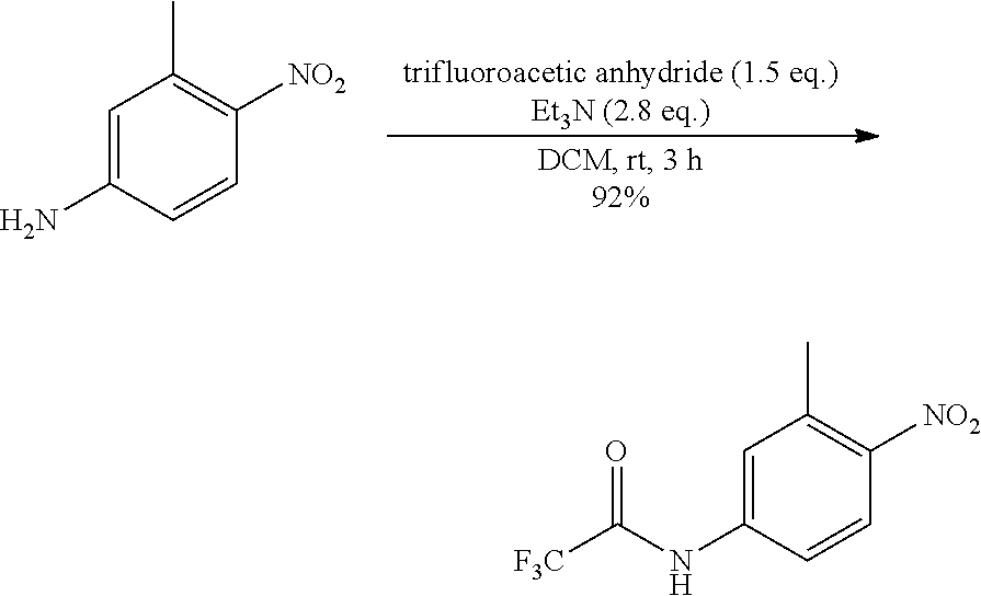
C1=C(N)C=CC([NO2])=C1C.C1=C(NC([F3C])=O)C=CC([NO2])=C1C
